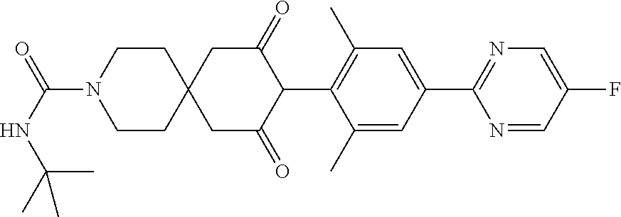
C1(C)=CC(C2=NC=C(F)C=N2)=CC(C)=C1C1C(=O)CC2(CC1=O)CCN(C(NC(C)(C)C)=O)CC2
